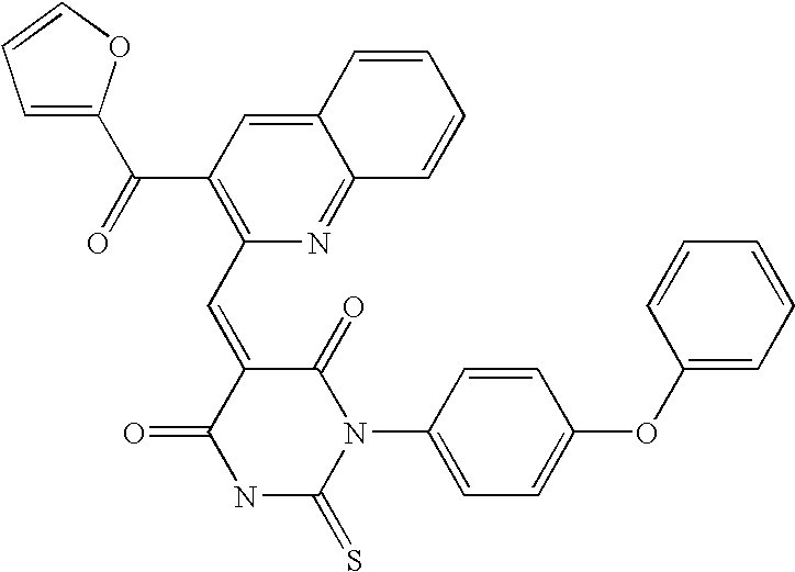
C1=C(C(=O)C2=C(C=C3C(=O)NC(=S)N(C4=CC=C(OC5=CC=CC=C5)C=C4)C3=O)N=C3C(=C2)C=CC=C3)OC=C1
